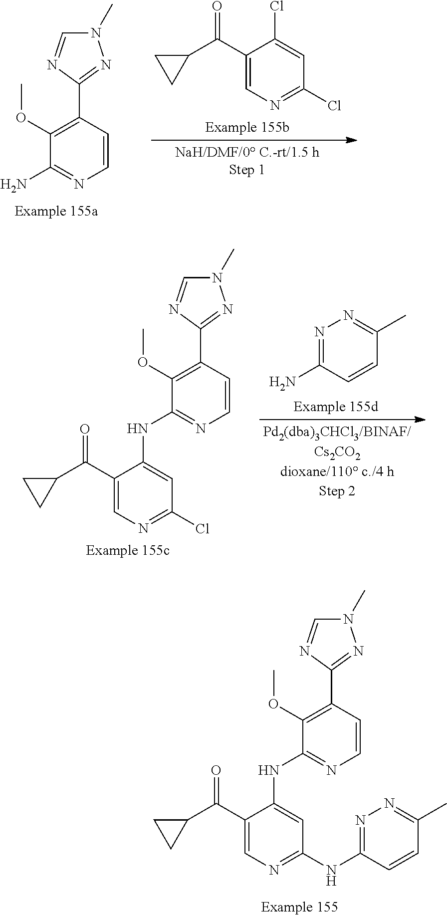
C1(C(C2CC2)=O)=CN=C(Cl)C=C1Cl.C1(OC)=C(C2=NN(C)C=N2)C=CN=C1N.N1=C(N)C=CC(C)=N1.C1(OC)=C(C2=NN(C)C=N2)C=CN=C1NC1=CC(Cl)=NC=C1C(C1CC1)=O.C1(OC)=C(C2=NN(C)C=N2)C=CN=C1NC1=CC(NC2=NN=C(C)C=C2)=NC=C1C(C1CC1)=O
